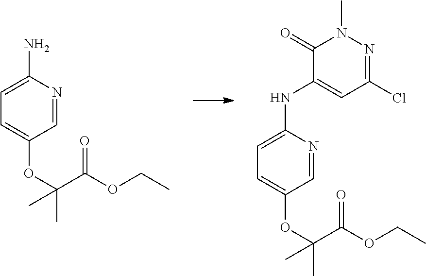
C1=NC(N)=CC=C1OC(C)(C(OCC)=O)C.C1=NC(NC2=CC(Cl)=NN(C)C2=O)=CC=C1OC(C)(C(OCC)=O)C
